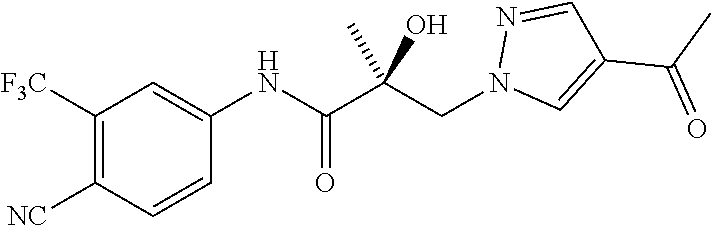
C1=CC([NC])=C([F3C])C=C1NC(C(CN1C=C(C(C)=O)C=N1)(C)O)=O
